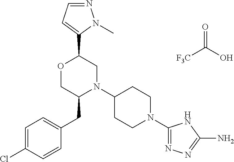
[F3C]C(O)=O.C1(C2OCC(CC3=CC=C(Cl)C=C3)N(C3CCN(C4=NN=C(N)N4)CC3)C2)=CC=NN1C
